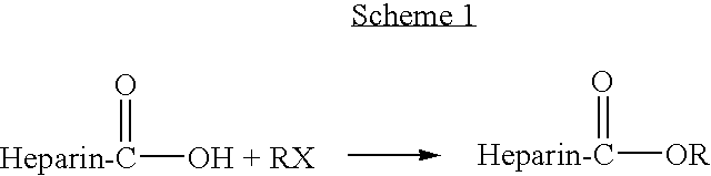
[Heparin-C]([OH + RX])=O.[Heparin-C]([OR])=O
